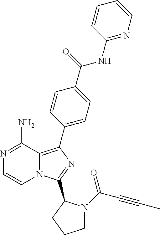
N12C(=C(C3=CC=C(C(NC4=NC=CC=C4)=O)C=C3)N=C1C1N(C(C#CC)=O)CCC1)C(N)=NC=C2
